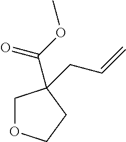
C1OCCC1(C(OC)=O)CC=C
